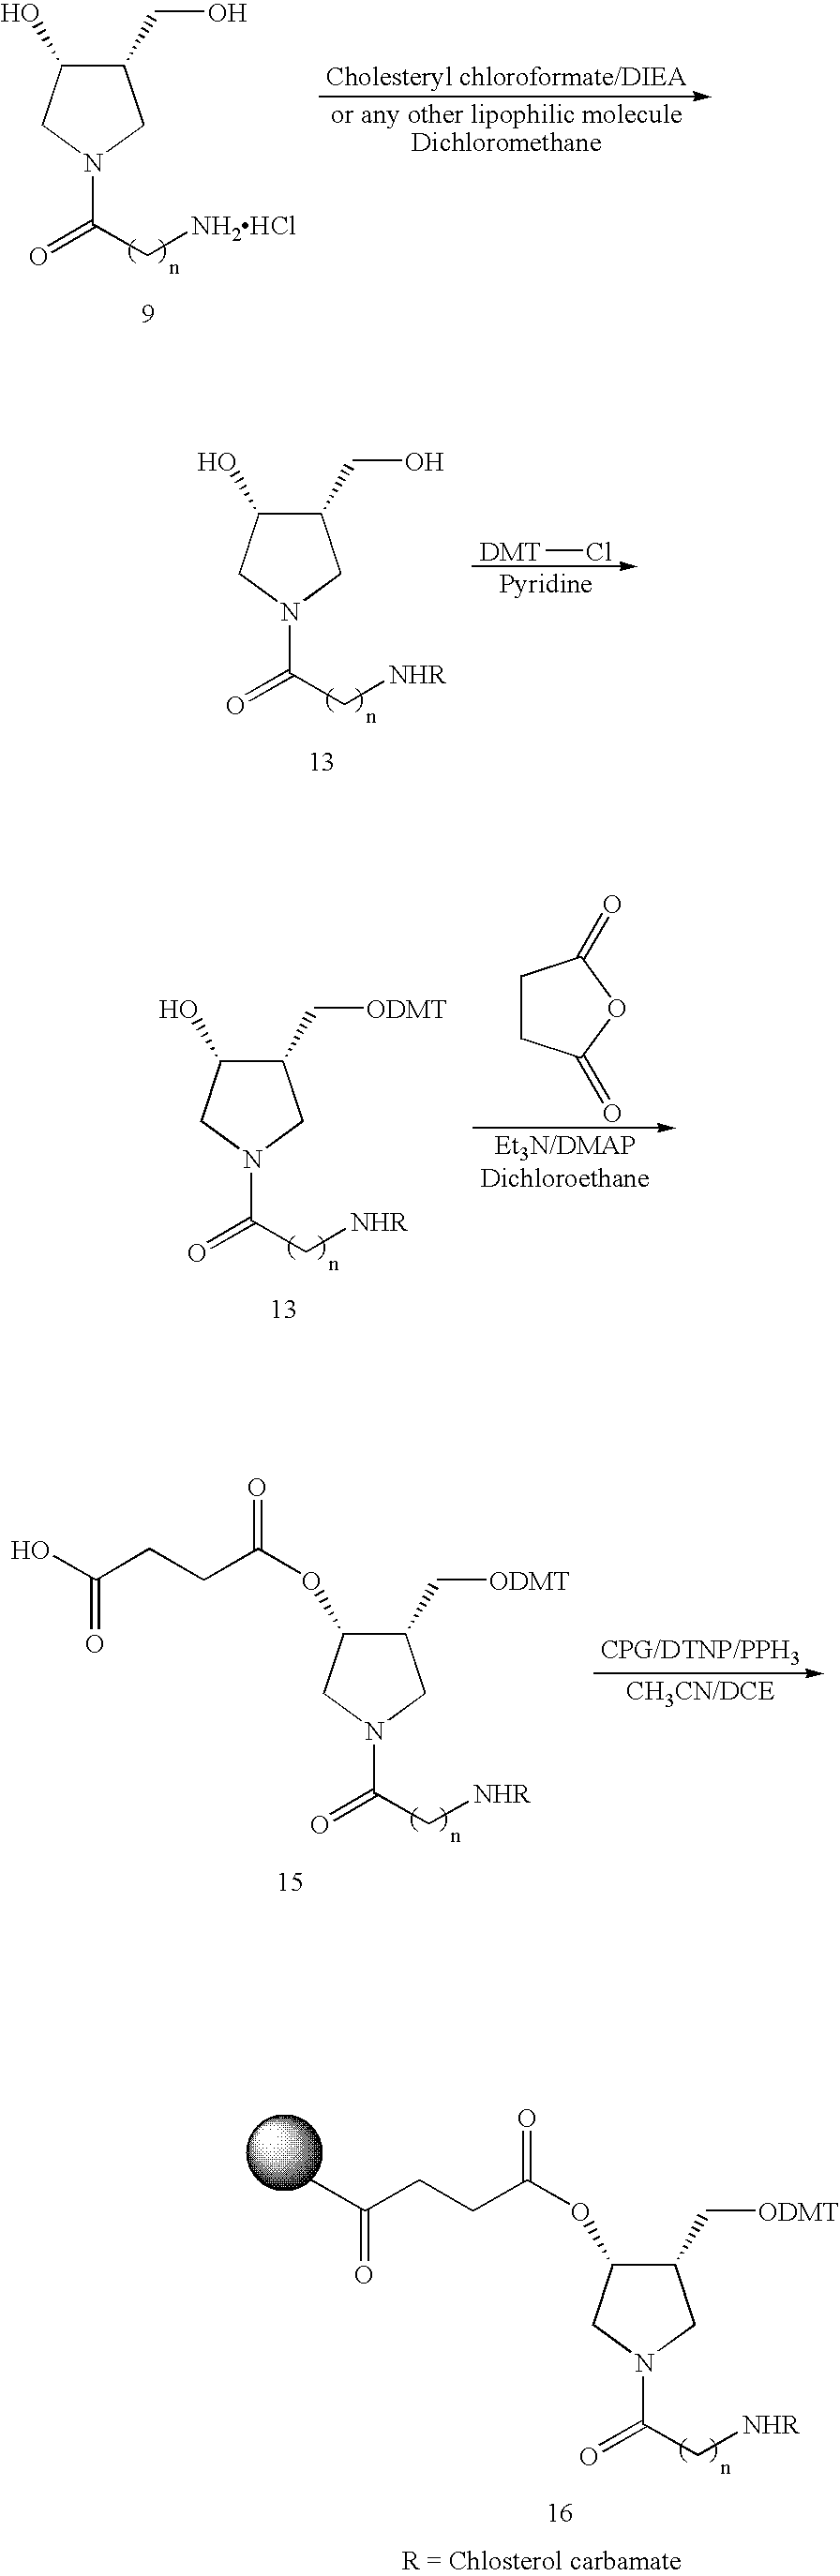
C1(CO)C(O)CN(C(C[NH2HCl])=O)C1.[DMT]Cl.C1(CO)C(O)CN(C(C[NHR])=O)C1.C1(C[ODMT])C(O)CN(C(C[NHR])=O)C1.C1CC(=O)OC1=O.C1(C[ODMT])C(OC(CCC(=O)O)=O)CN(C(C[NHR])=O)C1.C1(C[ODMT])C(OC(CCC(=O)C)=O)CN(C(C[NHR])=O)C1
